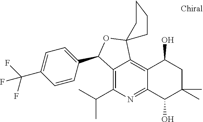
CC(C)C1=C2C(=C3C(=N1)C(O)C(C)(C)CC3O)C1(OC2C2=CC=C(C(F)(F)F)C=C2)CCCC1
